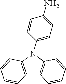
C12=C(N(C3=CC=C(N)C=C3)C3=C1C=CC=C3)C=CC=C2
